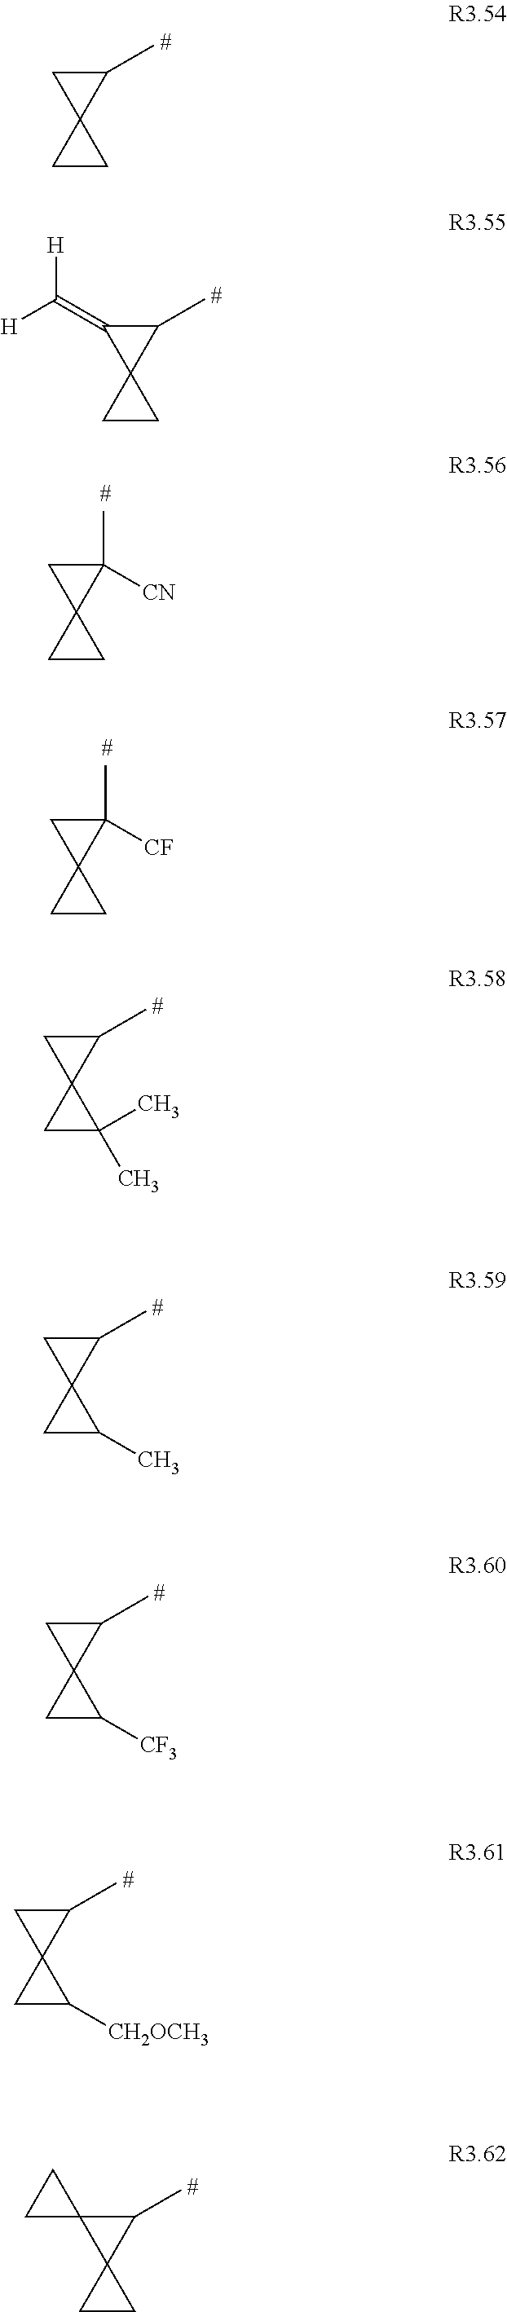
C1(C)CC12CC2.C1(C)C(=C([H])[H])C12CC2.C1(C)([CN])CC12CC2.C1(C)([CF])CC12CC2.C1(C)CC12CC2(C)C.C1(C)CC12CC2C.C1(C)CC12CC2[CF3].C1(C)CC12CC2[CH2OCH3].C1(C)C2(C13CC3)CC2
